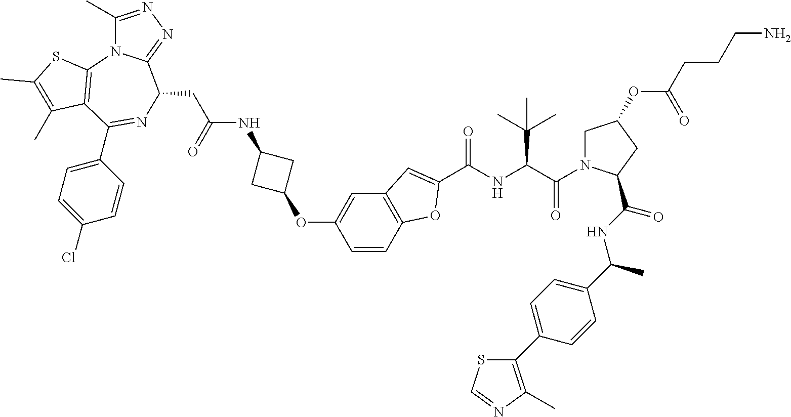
C1(C)=NN=C2N1C1=C(C(C3=CC=C(Cl)C=C3)=NC2CC(NC2CC(OC3=CC4=C(C=C3)OC(C(NC(C(=O)N3CC(OC(=O)CCCN)CC3C(NC(C3=CC=C(C5=C(C)N=CS5)C=C3)C)=O)C(C)(C)C)=O)=C4)C2)=O)C(C)=C(C)S1
